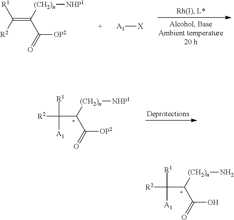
[R2]C([R1])([A1])C([(CH2)n]N)C(O)=O.C(=C([R2])[R1])([(CH2)n][NHP1])C([OP2])=O.[A1][X].[R2]C([R1])([A1])C([(CH2)n][NHP1])C([OP2])=O
